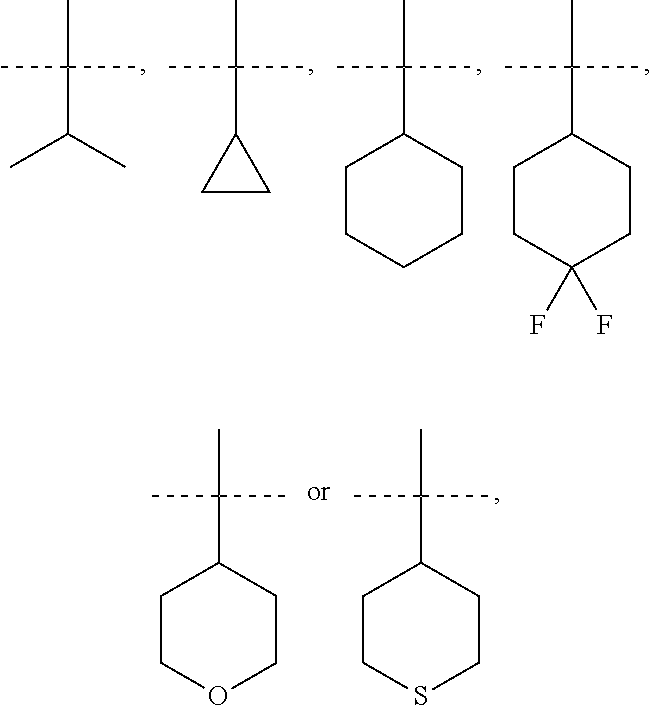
C(C(C)C)(C)(C)C.C(C1CC1)(C)(C)C.C(C1CCCCC1)(C)(C)C.C(C1CCC(F)(F)CC1)(C)(C)C.C(C1CCOCC1)(C)(C)C.C(C1CCSCC1)(C)(C)C
